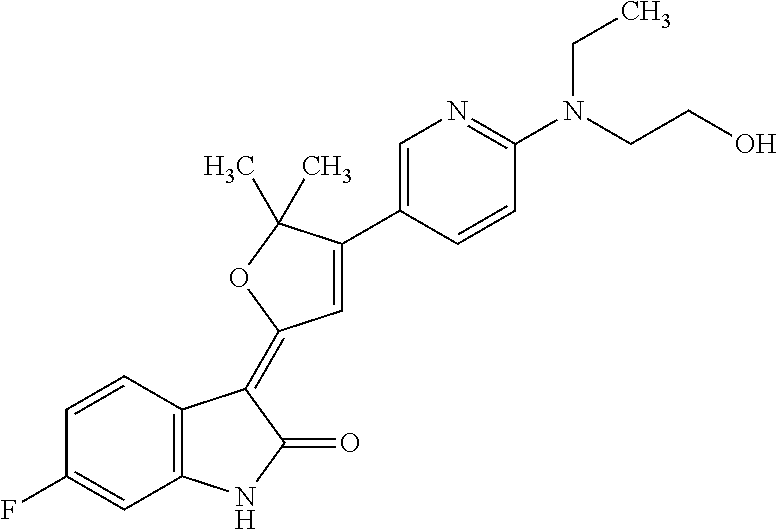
C1=CC2=C(C=C1F)NC(=O)C2=C1C=C(C2=CN=C(N(CCO)CC)C=C2)C(C)(C)O1
